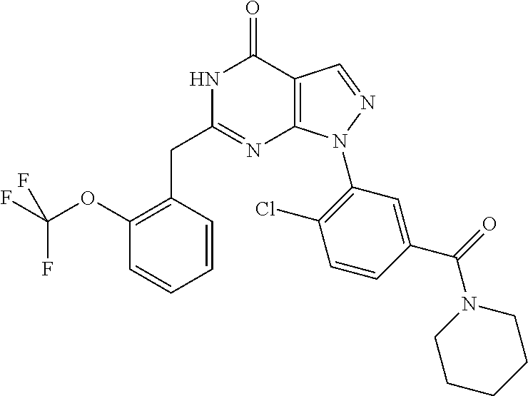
N1C(CC2=C(OC(F)(F)F)C=CC=C2)=NC2=C(C1=O)C=NN2C1=C(Cl)C=CC(C(=O)N2CCCCC2)=C1
